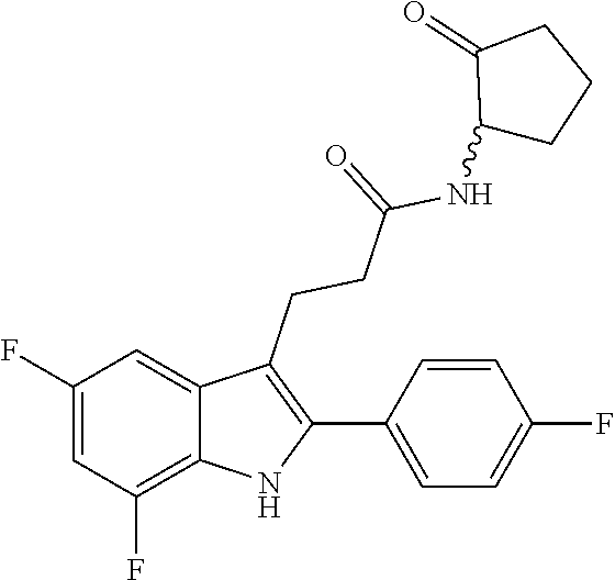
C1(CCC(=O)NC2CCCC2=O)=C(C2=CC=C(F)C=C2)NC2=C(F)C=C(F)C=C12
